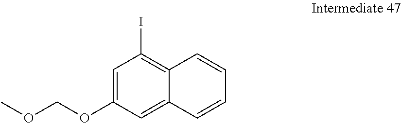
C1=C(OCOC)C=C2C(=C1I)C=CC=C2
